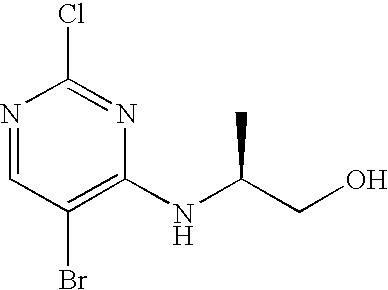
N1=CC(Br)=C(NC(CO)C)N=C1Cl
